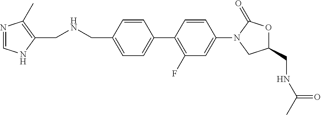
C1(CNC(=O)C)OC(=O)N(C2=CC(F)=C(C3=CC=C(CNCC4=C(C)N=CN4)C=C3)C=C2)C1
